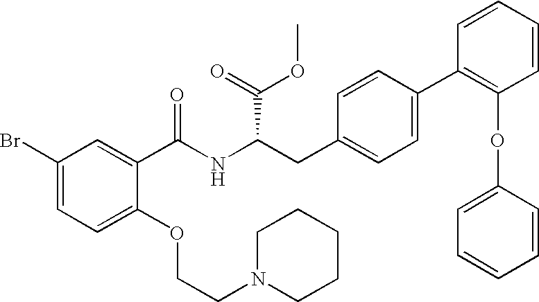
C1=C(Br)C=C(C(NC(CC2=CC=C(C3=C(OC4=CC=CC=C4)C=CC=C3)C=C2)C(=O)OC)=O)C(OCCN2CCCCC2)=C1
